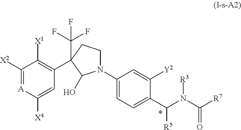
C1([X2])=[A]C([X4])=CC(C2(C(F)(F)F)CCN(C3=CC=C(C(N(C([R7])=O)[R3])[R5])C([Y2])=C3)C2O)=C1[X1]
